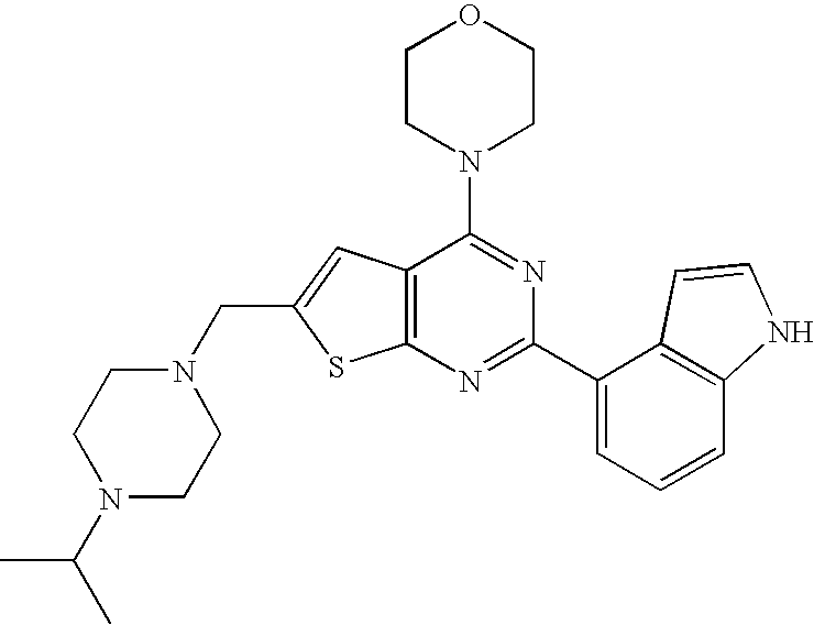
C12=C(N=C(C3=CC=CC4=C3C=CN4)N=C1N1CCOCC1)SC(CN1CCN(C(C)C)CC1)=C2
